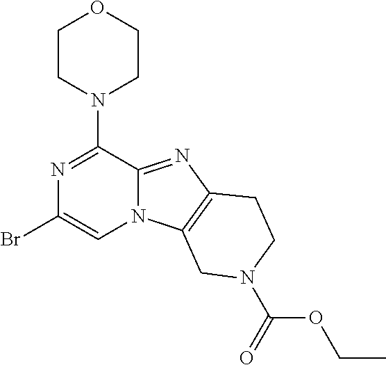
N1=C(N2CCOCC2)C2=NC3=C(N2C=C1Br)CN(C(=O)OCC)CC3
